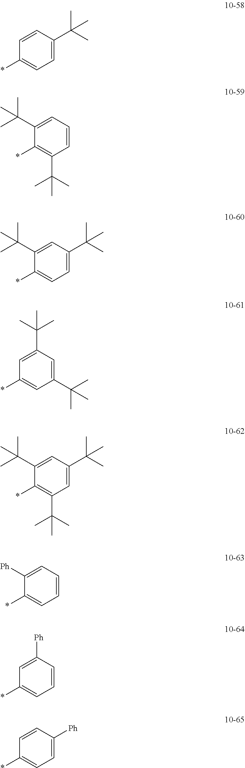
C1=CC(C(C)(C)C)=CC=C1*.C1(C(C)(C)C)=CC=CC(C(C)(C)C)=C1*.C1(C(C)(C)C)=CC(C(C)(C)C)=CC=C1*.C1=C(C(C)(C)C)C=C(C(C)(C)C)C=C1*.C1(C(C)(C)C)=CC(C(C)(C)C)=CC(C(C)(C)C)=C1*.C1([Ph])=CC=CC=C1*.C1=C([Ph])C=CC=C1*.C1=CC([Ph])=CC=C1*
